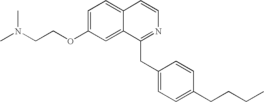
C1=C(OCCN(C)C)C=C2C(=C1)C=CN=C2CC1=CC=C(CCCC)C=C1
